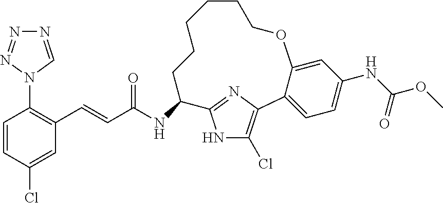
C1=CC(Cl)=CC(C=CC(NC2C3=NC(=C(Cl)N3)C3=CC=C(NC(=O)OC)C=C3OCCCCCC2)=O)=C1N1C=NN=N1
